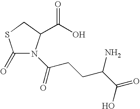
C1(=O)N(C(CCC(C(=O)O)N)=O)C(C(O)=O)CS1
